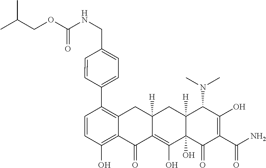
C1=CC(O)=C2C(=C1C1=CC=C(CNC(OCC(C)C)=O)C=C1)CC1([H])C(=C(O)C3(O)C([H])(C1)C(N(C)C)C(O)=C(C(N)=O)C3=O)C2=O
